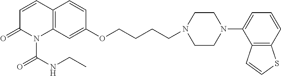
C12=C(C=C(OCCCCN3CCN(C4=CC=CC5=C4C=CS5)CC3)C=C1)N(C(NCC)=O)C(=O)C=C2
